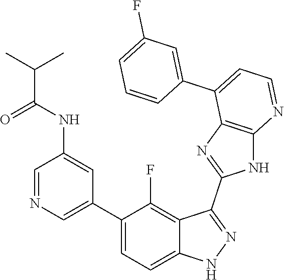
C1=NC=C(C2=CC=C3C(=C2F)C(C2=NC4=C(N2)N=CC=C4C2=CC(F)=CC=C2)=NN3)C=C1NC(C(C)C)=O
